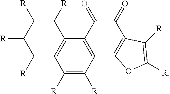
C1([R])C([R])C([R])C([R])C2=C1C1=C(C([R])=C2[R])C2=C(C(=O)C1=O)C([R])=C([R])O2
